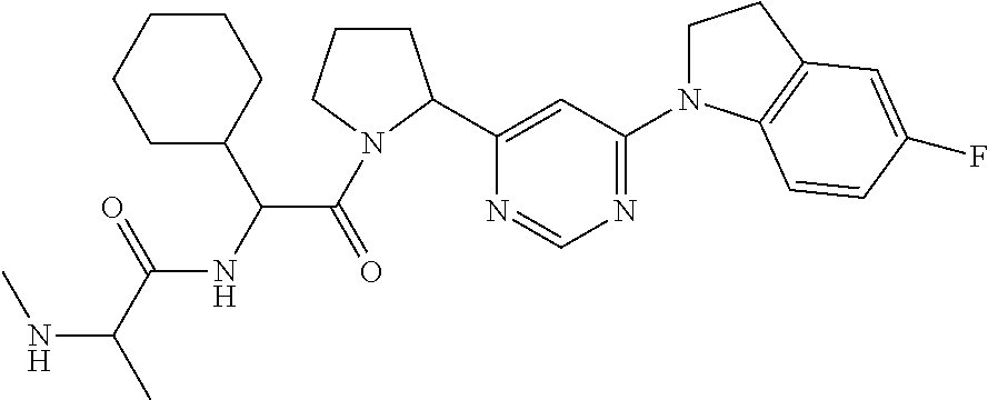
N(C(C)C(=O)NC(C(=O)N1CCCC1C1=CC(N2CCC3=C2C=CC(F)=C3)=NC=N1)C1CCCCC1)C
